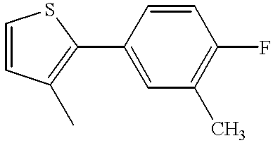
C1(C2=C(C)C=CS2)=CC(C)=C(F)C=C1
